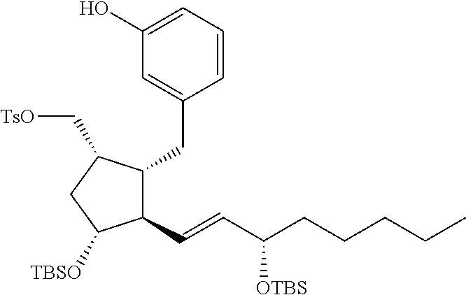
C1=C(O)C=C(CC2C(C=CC(CCCCC)[OTBS])C([TBSO])CC2C[TsO])C=C1
